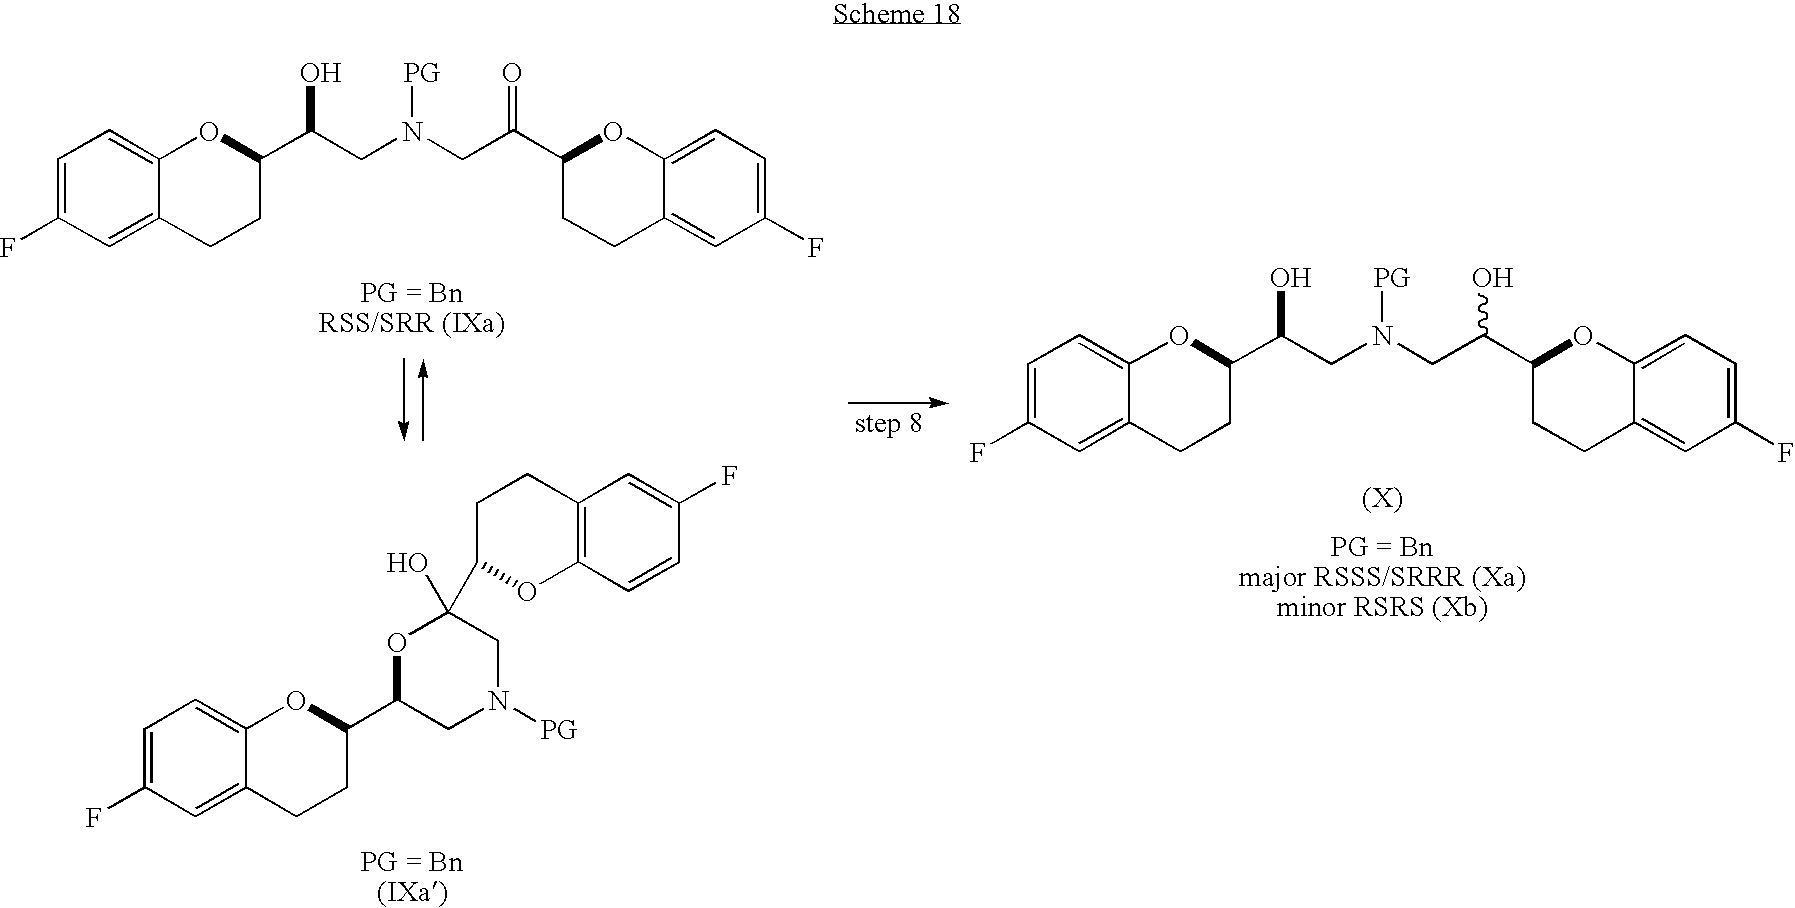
C1=C(F)C=C2C(=C1)OC(C(CN(CC(C1CCC3=CC(F)=CC=C3O1)=O)[PG])O)CC2.C1=C(F)C=C2C(=C1)OC(C1CN([PG])CC(C3OC4=C(CC3)C=C(F)C=C4)(O)O1)CC2.C1=C(F)C=C2C(=C1)OC(C(CN(CC(C1CCC3=CC(F)=CC=C3O1)O)[PG])O)CC2
